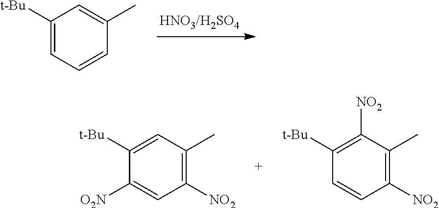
C1([t-Bu])=CC=CC(C)=C1.C1([t-Bu])=CC(C)=C([NO2])C=C1[O2N].C1([t-Bu])=C([NO2])C(C)=C([NO2])C=C1
